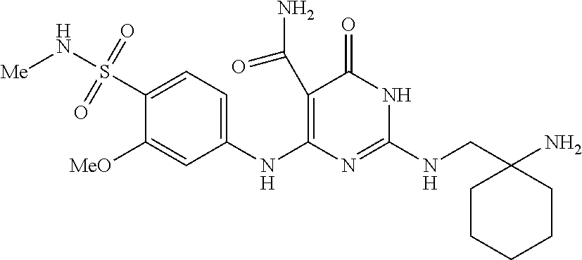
C(NC1=NC(NC2=CC=C(S(=O)(=O)N[Me])C([MeO])=C2)=C(C(N)=O)C(=O)N1)C1(N)CCCCC1
